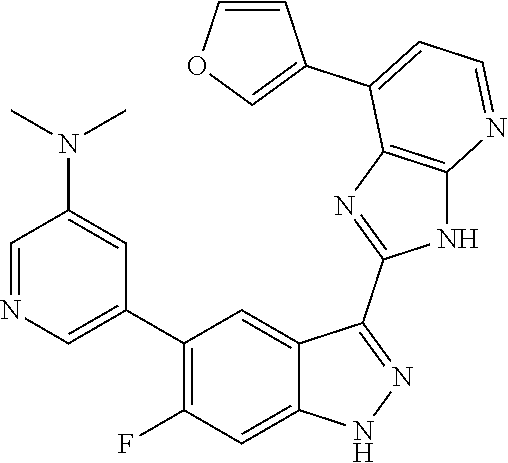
C1=NC=C(C2=C(F)C=C3C(=C2)C(C2=NC4=C(N2)N=CC=C4C2=COC=C2)=NN3)C=C1N(C)C
